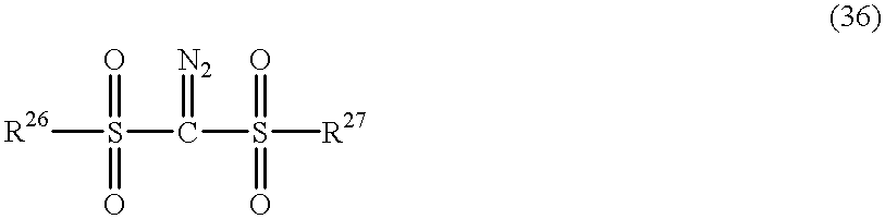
[R26]S(C(S([R27])(=O)=O)=[N2])(=O)=O
